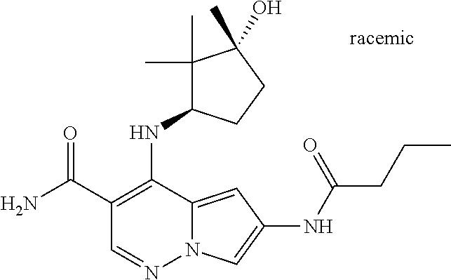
O=C(C1=C(NC2C(C)(C)C(C)(O)CC2)C2=CC(NC(CCC)=O)=CN2N=C1)N
